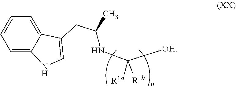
C1=C2C(=CC=C1)C(CC(NC([OH])([R1b])[R1a])C)=CN2
